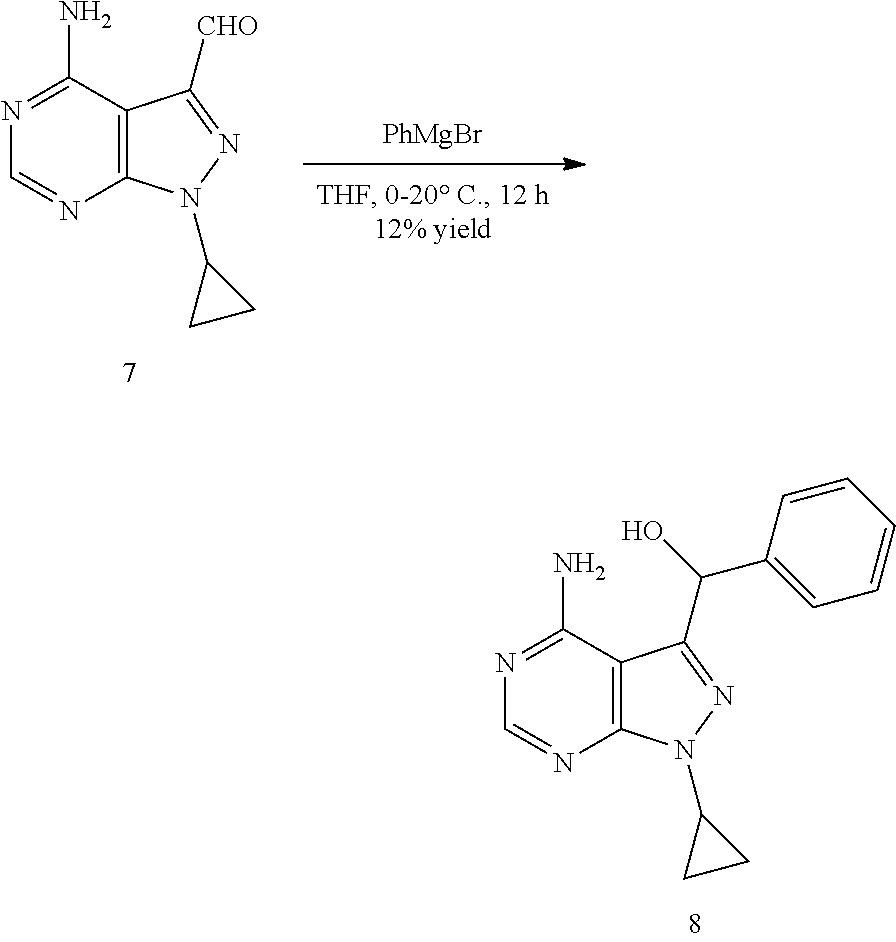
C12=C(N(C3CC3)N=C1C(O)C1=CC=CC=C1)N=CN=C2N.[PhMgBr].C12=C(N(C3CC3)N=C1[CHO])N=CN=C2N
